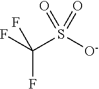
FC(F)(S([O-])(=O)=O)F
